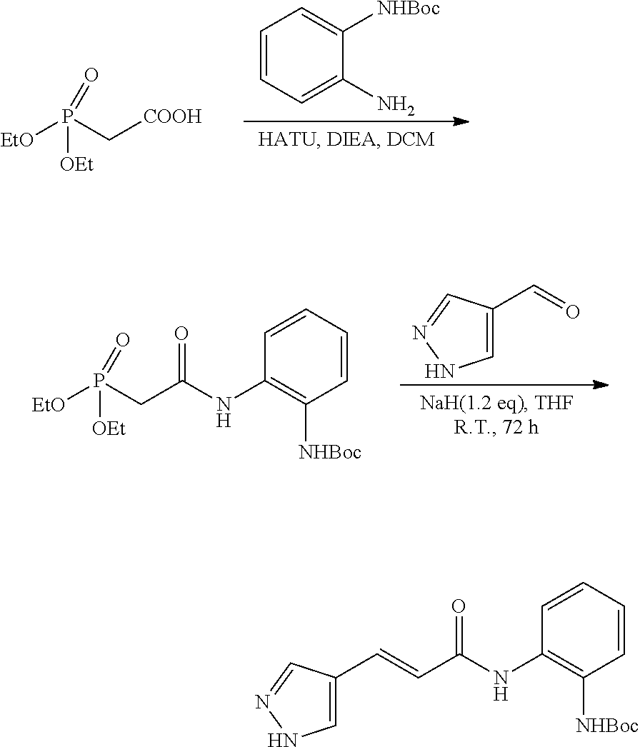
P(C[COOH])([EtO])(=O)[OEt].C1=CC=C(N)C([NHBoc])=C1.P(CC(NC1=C([NHBoc])C=CC=C1)=O)([EtO])(=O)[OEt].C1=C(C=O)C=NN1.C(C(NC1=C([NHBoc])C=CC=C1)=O)=CC1=CNN=C1
